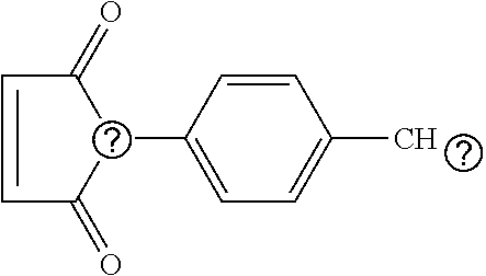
C1=CC(C2C(=O)C=CC2=O)=CC=C1C
